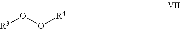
[R3]OO[R4]
